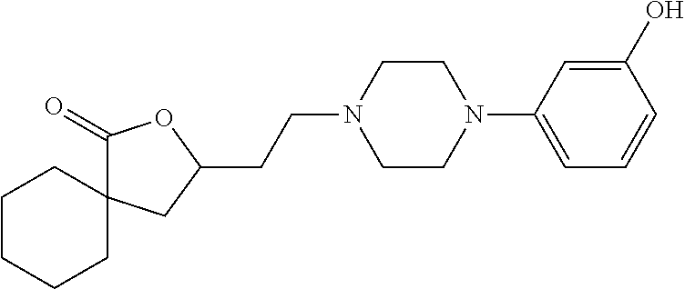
C1CCCC2(C1)C(=O)OC(CCN1CCN(C3=CC=CC(O)=C3)CC1)C2
